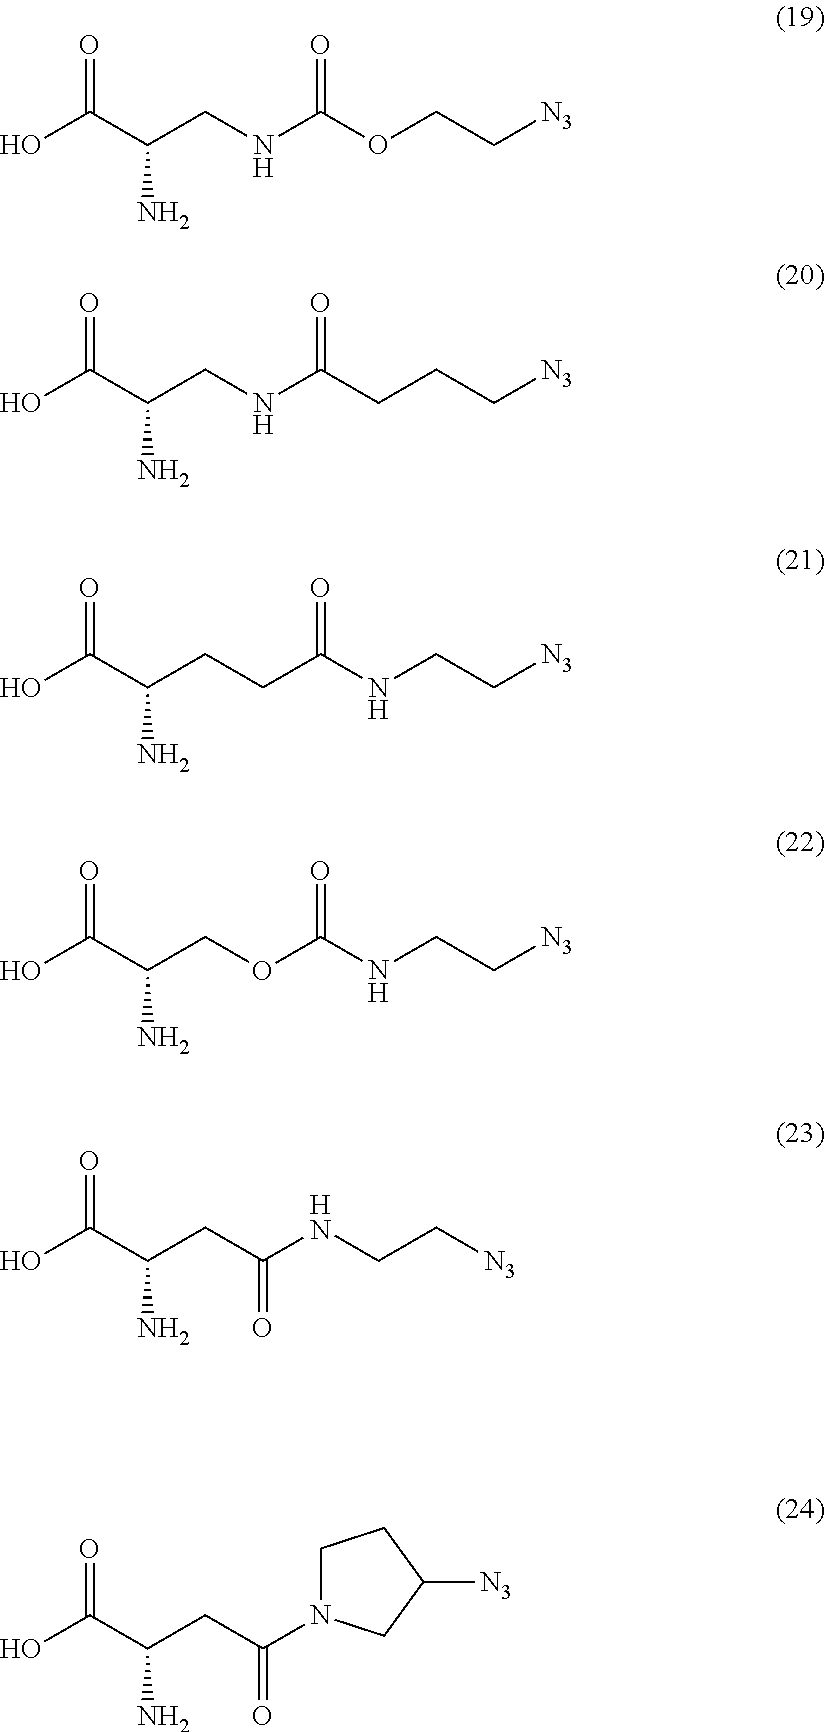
OC(C(CNC(OCC[N3])=O)N)=O.OC(C(CNC(CCC[N3])=O)N)=O.OC(C(CCC(NCC[N3])=O)N)=O.OC(C(COC(NCC[N3])=O)N)=O.OC(C(CC(NCC[N3])=O)N)=O.OC(C(CC(=O)N1CCC([N3])C1)N)=O
